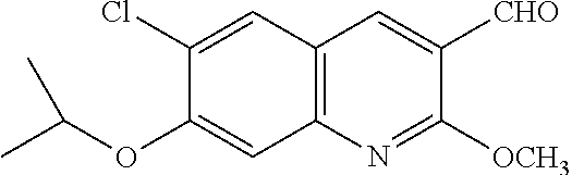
C1(Cl)=CC2=C(C=C1OC(C)C)N=C([OCH3])C([CHO])=C2
